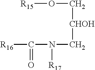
[R15]OC[CHOH]CN(C(=O)[R16])[R17]
